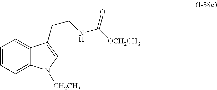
C1=CC=C2C(=C1)C(CCNC([OCH2CH3])=O)=CN2[CH2CH3]
